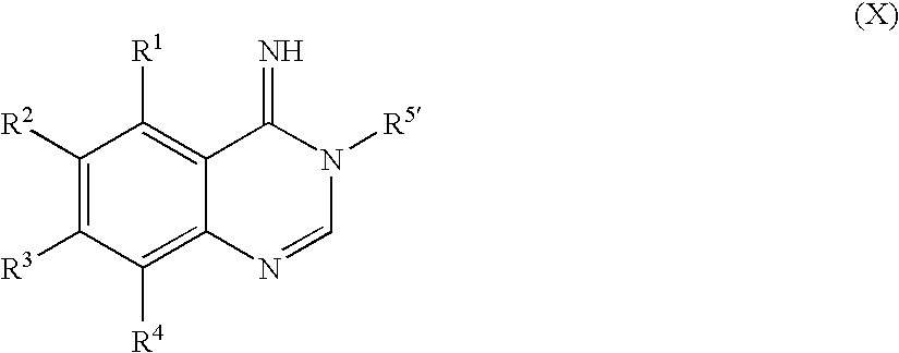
C1([R2])=C([R3])C([R4])=C2C(=C1[R1])C(=N)N([R5])C=N2
